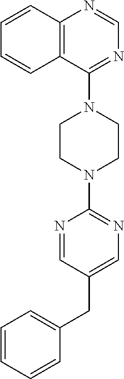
C12=C(C(N3CCN(C4=NC=C(CC5=CC=CC=C5)C=N4)CC3)=NC=N1)C=CC=C2
